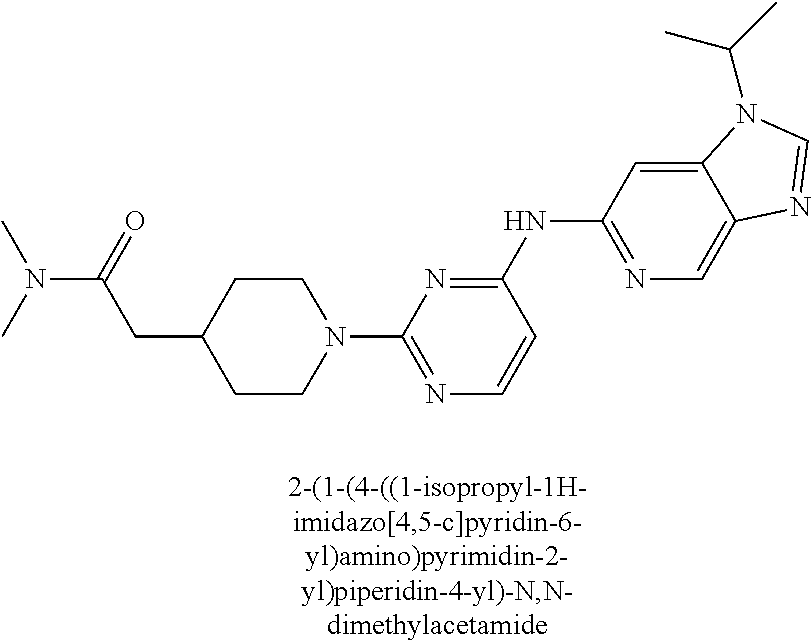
N1(C2=NC=CC(NC3=NC=C4C(=C3)N(C(C)C)C=N4)=N2)CCC(CC(=O)N(C)C)CC1
